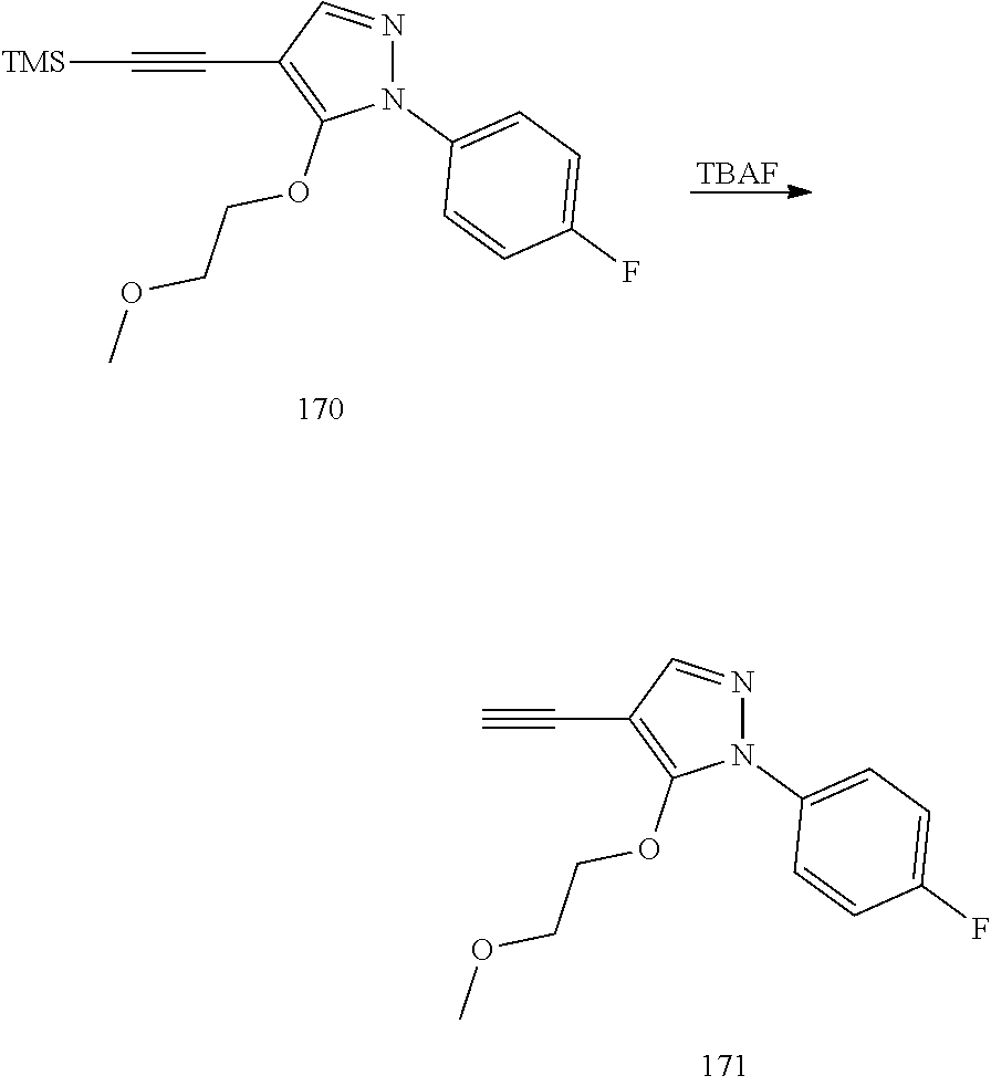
N1(C2=CC=C(F)C=C2)N=CC(C#C[TMS])=C1OCCOC.[TBAF].N1(C2=CC=C(F)C=C2)N=CC(C#C)=C1OCCOC
